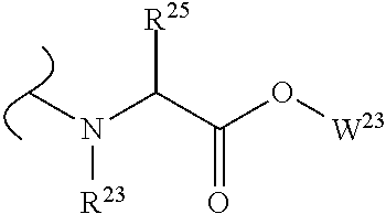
CN(C(C(O[W23])=O)[R25])[R23]
